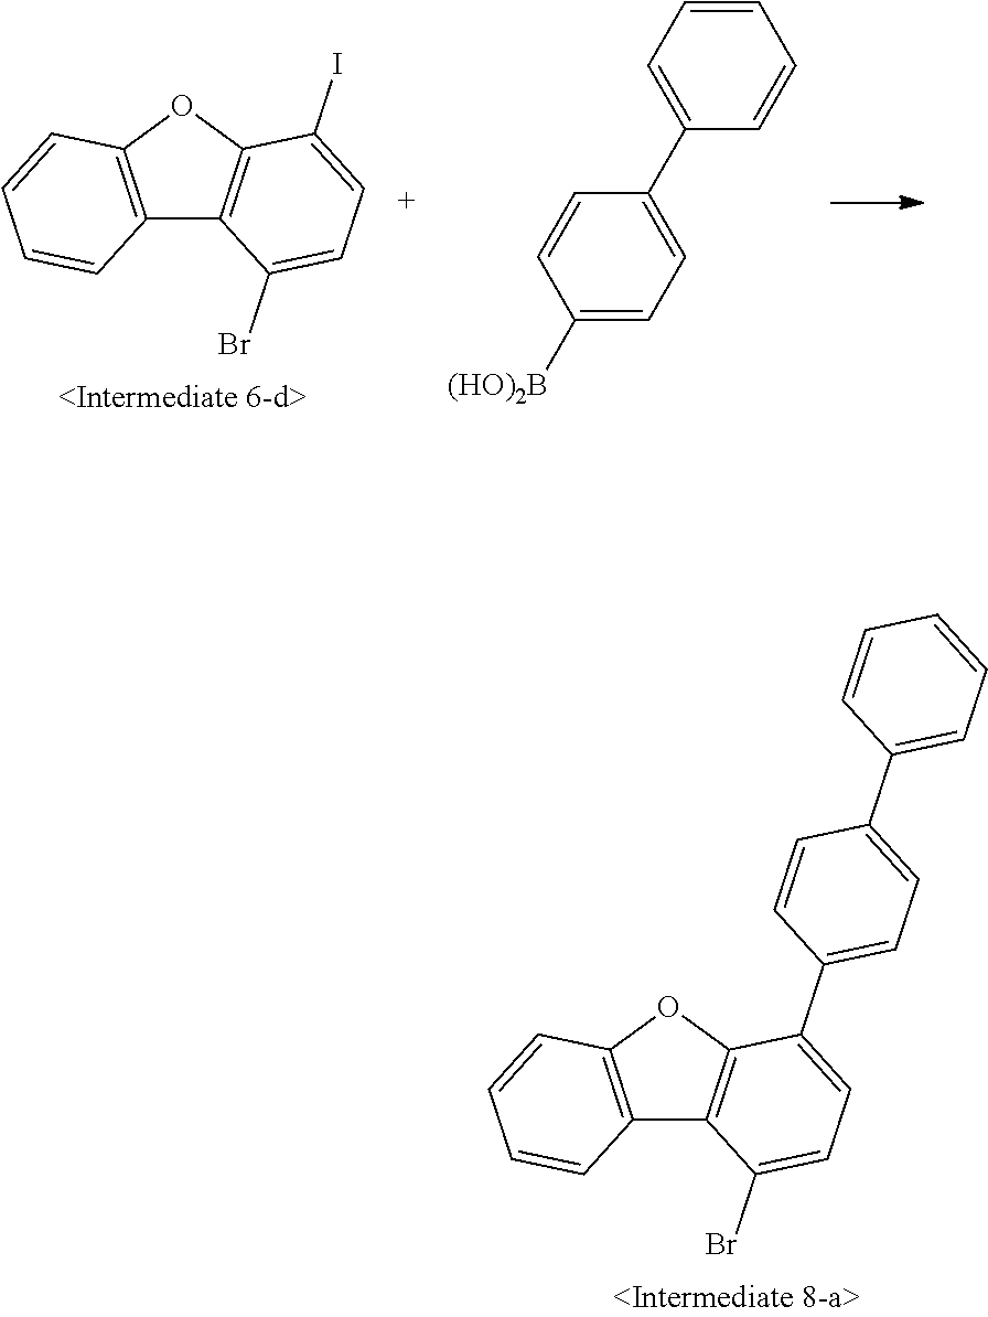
C12=C(OC3=C1C(Br)=CC=C3I)C=CC=C2.C1([(HO)2B])=CC=C(C2=CC=CC=C2)C=C1.C12=C(OC3=C1C(Br)=CC=C3C1=CC=C(C3=CC=CC=C3)C=C1)C=CC=C2
